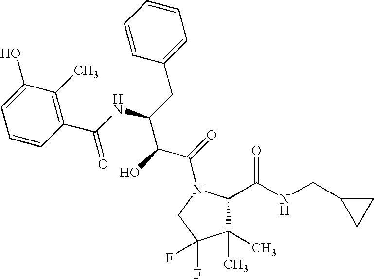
C1(C)(C)C(C(NCC2CC2)=O)N(C(=O)C(C(NC(C2=C(C)C(O)=CC=C2)=O)CC2=CC=CC=C2)O)CC1(F)F
